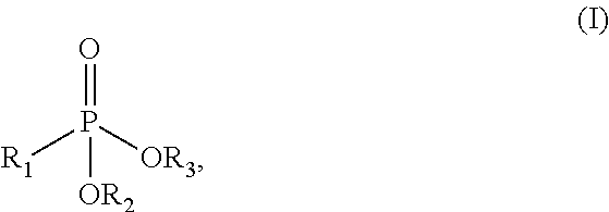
P(=O)([OR2])([OR3])[R1]
